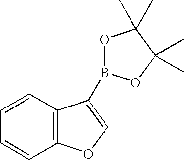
C1=CC2=C(C=C1)OC=C2B1OC(C)(C)C(C)(C)O1
